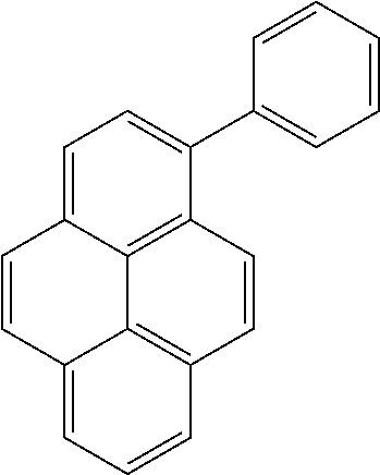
C1=C2C3=C(C(C4=CC=CC=C4)=C1)C=CC1=C3C(=CC=C1)C=C2
